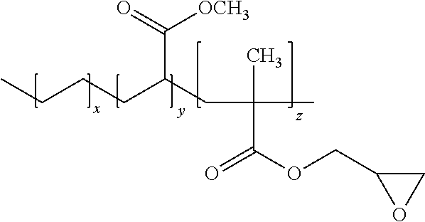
C(CCC(CC(C)(C)C(OCC1OC1)=O)C(=O)[OCH3])C
